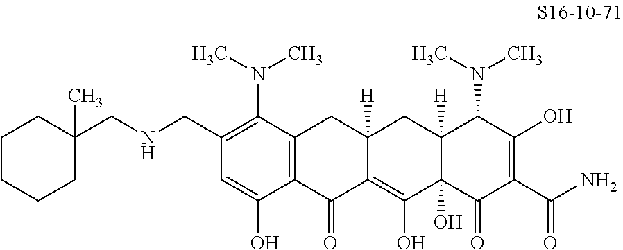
C1=C(O)C2=C(C(N(C)C)=C1CNCC1(C)CCCCC1)CC1([H])C(=C(O)C3(O)C([H])(C1)C(N(C)C)C(O)=C(C(N)=O)C3=O)C2=O
